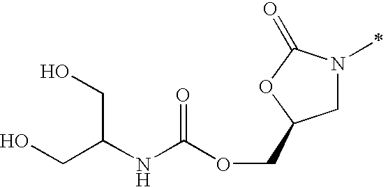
C1N(C)C(=O)OC1COC(NC(CO)CO)=O
